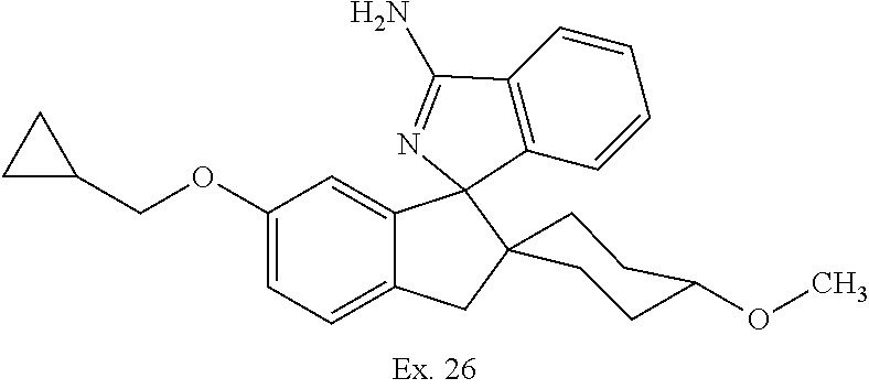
O(C1=CC=C2C(=C1)C1(C3=C(C=CC=C3)C(N)=N1)C1(C2)CCC(OC)CC1)CC1CC1
